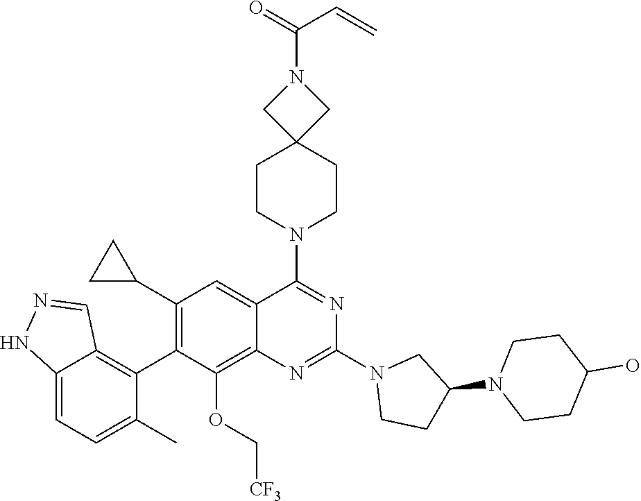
C12=CC=C(C)C(C3=C(C4CC4)C=C4C(=C3OC[CF3])N=C(N3CCC(N5CCC(O)CC5)C3)N=C4N3CCC4(CC3)CN(C(=O)C=C)C4)=C1C=NN2
